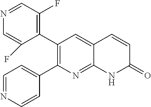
N1=CC(F)=C(C2=C(C3=CC=NC=C3)N=C3C(=C2)C=CC(=O)N3)C(F)=C1
